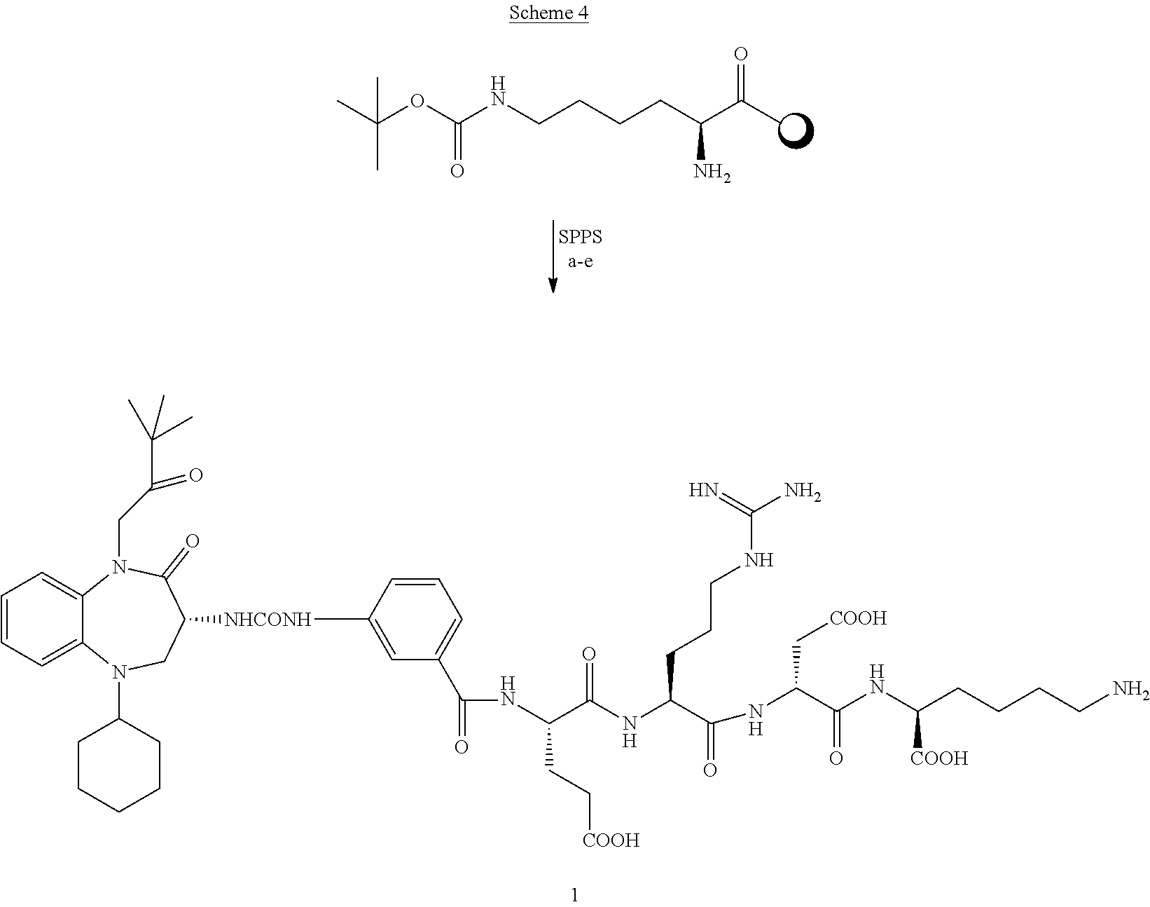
C1=CC=C2C(=C1)N(CC(C(C)(C)C)=O)C(=O)C([NHCONH]C1=CC(C(=O)NC(C(NC(C(=O)NC(C(NC(CCCCN)[COOH])=O)C[COOH])CCCNC(=N)N)=O)CC[COOH])=CC=C1)CN2C1CCCCC1.C(CCNC(OC(C)(C)C)=O)CC(C(C)=O)N
